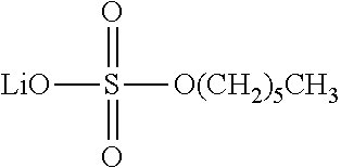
[LiO]S([O(CH2)5CH3])(=O)=O
